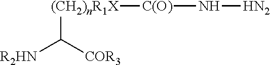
[COR3]C([R2HN])[(CH2)nR1X][C(O)]N[HN2]
